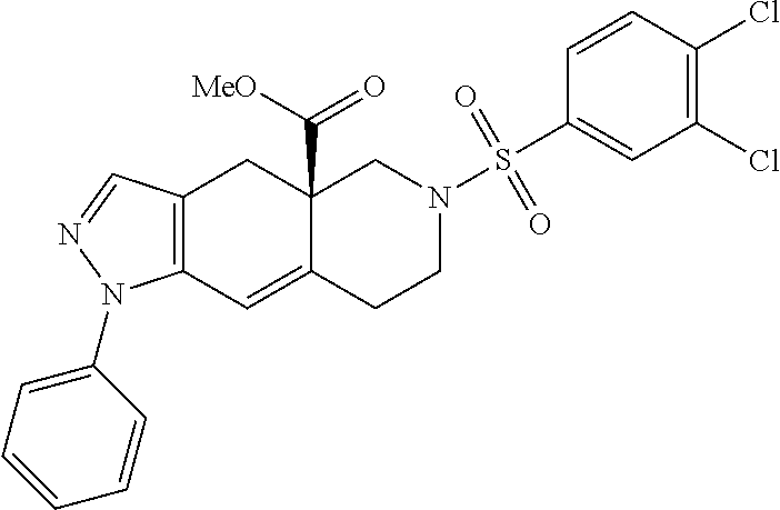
C12=C(C=C3C(C([MeO])=O)(C1)CN(S(C1=CC(Cl)=C(Cl)C=C1)(=O)=O)CC3)N(C1=CC=CC=C1)N=C2
